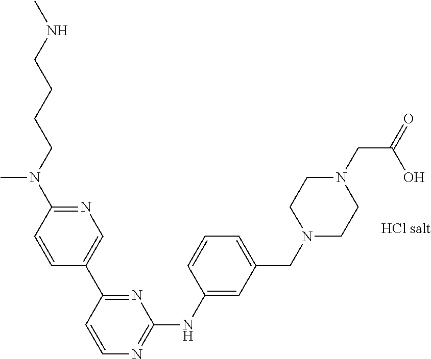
N1=C(N(C)CCCCNC)C=CC(C2=NC(NC3=CC(CN4CCN(CC(O)=O)CC4)=CC=C3)=NC=C2)=C1
